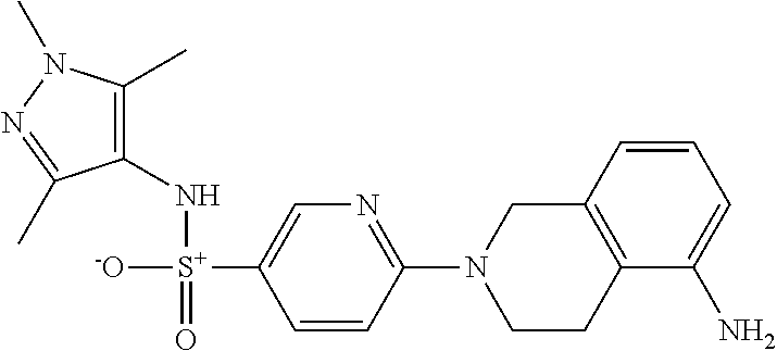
C1(N[S+]([-O])(=O)C2=CN=C(N3CCC4=C(C3)C=CC=C4N)C=C2)=C(C)N(C)N=C1C
